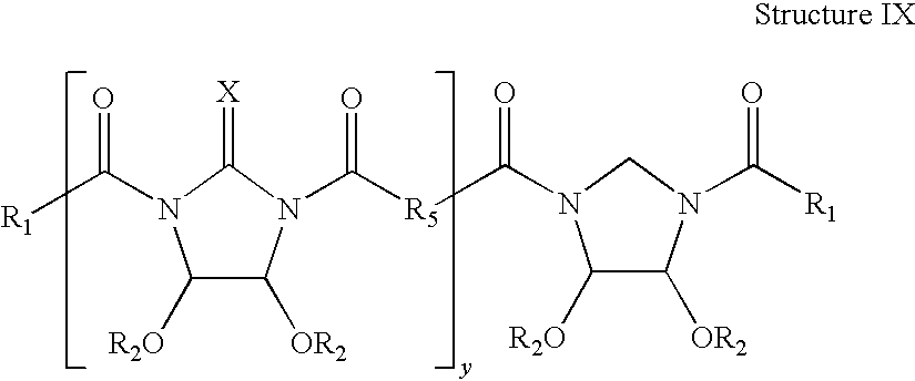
C1([R2O])C([OR2])N(C([R5]C(N2C([R2O])C([OR2])N(C([R1])=O)C2)=O)=O)C(=[X])N1C([R1])=O
